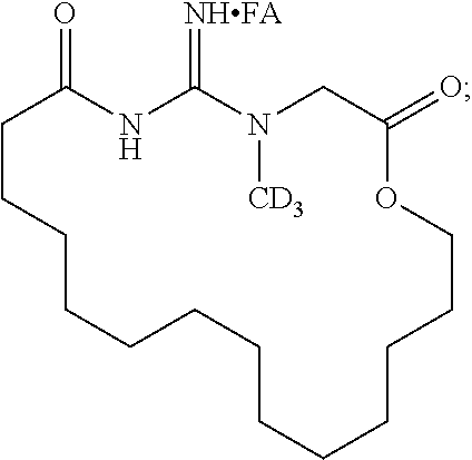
C1CCCCCCCCCCCCOC(=O)CN([CD3])C(=[NHFA])NC1=O
